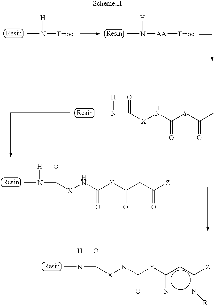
CN([Fmoc])[H].CN([AA][Fmoc])[H].C([X]NC([Y]C(C)=O)=O)(N(C)[H])=O.C([X]NC([Y]C(CC([Z])=O)=O)=O)(N(C)[H])=O.n1([R])c([Z])cc([Y]C(N[X]C(N(C)[H])=O)=O)-n1
